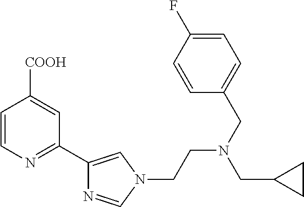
C1=CN=C(C2=CN(CCN(CC3=CC=C(F)C=C3)CC3CC3)C=N2)C=C1[COOH]
